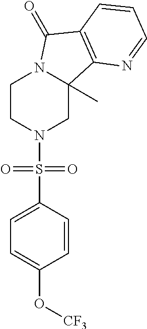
C1CN(S(C2=CC=C(O[CF3])C=C2)(=O)=O)CC2(C)N1C(=O)C1=C2N=CC=C1
